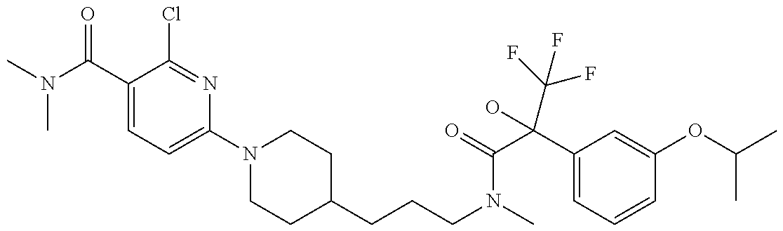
CN(C(C1=CC=C(N2CCC(CCCN(C)C(=O)C(C3=CC=CC(OC(C)C)=C3)(O)C(F)(F)F)CC2)N=C1Cl)=O)C
